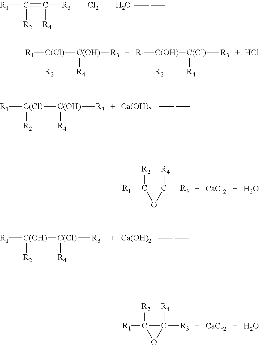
[R1]C(=C([R3])[R4])[R2].[Cl2].O.[R1][C(OH)]([R2])[C(Cl)]([R4])[R3].Cl.[R1][C(Cl)]([R2])[C(OH)]([R4])[R3].[R1][C(Cl)]([R2])[C(OH)]([R3])[R4].[Ca(OH)2].[CaCl2].O.[R1]C1([R2])C([R4])([R3])O1.[R1][C(OH)]([R2])[C(Cl)]([R3])[R4].[Ca(OH)2].[CaCl2].O.[R1]C1([R2])C([R4])([R3])O1
